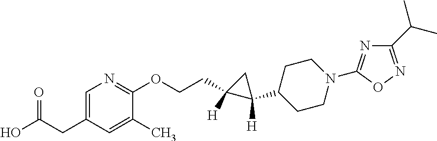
C1(CCOC2=NC=C(CC(O)=O)C=C2C)([H])C(C2CCN(C3=NC(C(C)C)=NO3)CC2)([H])C1
